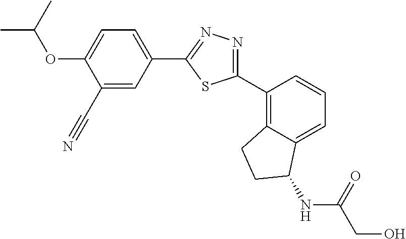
C1(C#N)=CC(C2=NN=C(C3=C4C(=CC=C3)C(NC(=O)CO)CC4)S2)=CC=C1OC(C)C
